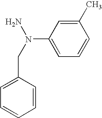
C(N(N)C1=CC=CC(C)=C1)C1=CC=CC=C1
